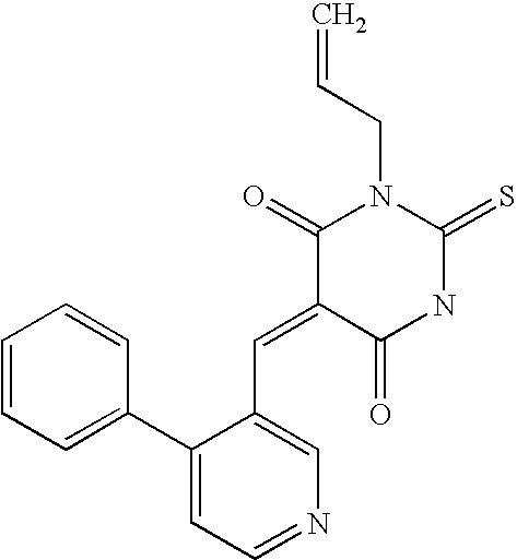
C1=CC=C(C2=CC=NC=C2C=C2C(=O)NC(=S)N(CC=C)C2=O)C=C1
